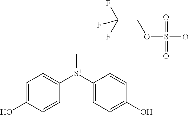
C1=C(O)C=CC([S+](C2=CC=C(O)C=C2)C)=C1.FC(COS([O-])(=O)=O)(F)F
